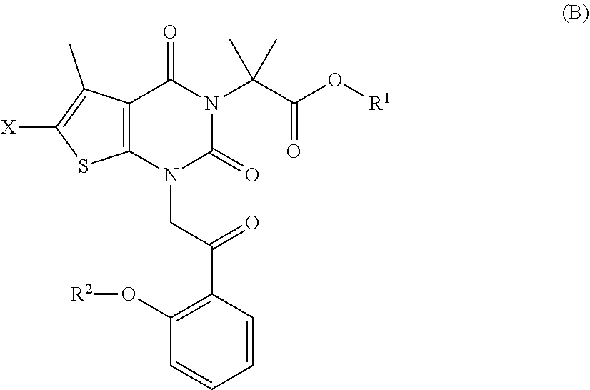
C1=CC(C(CN2C(=O)N(C(C(O[R1])=O)(C)C)C(=O)C3=C2SC([X])=C3C)=O)=C(O[R2])C=C1
